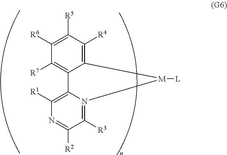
C1([R6])=C([R5])C([R4])=C2C(=C1[R7])C1=C([R1])N=C([R2])C([R3])=N1[M]2[L]
